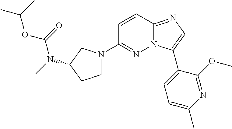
C1=CC2=NC=C(C3=CC=C(C)N=C3OC)N2N=C1N1CCC(N(C)C(=O)OC(C)C)C1
